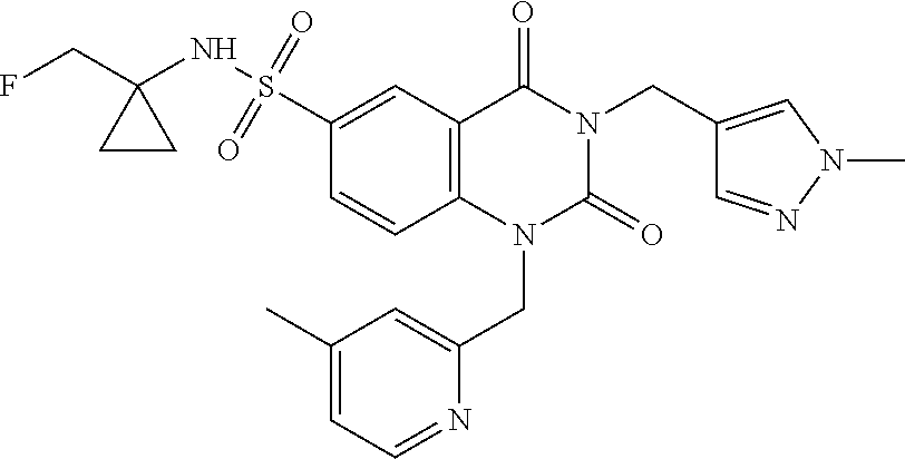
C1(S(=O)(=O)NC2(CF)CC2)=CC2=C(C=C1)N(CC1=CC(C)=CC=N1)C(=O)N(CC1=CN(C)N=C1)C2=O
